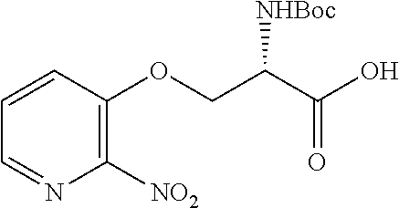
C1=NC([NO2])=C(OCC(C(O)=O)[NHBoc])C=C1
